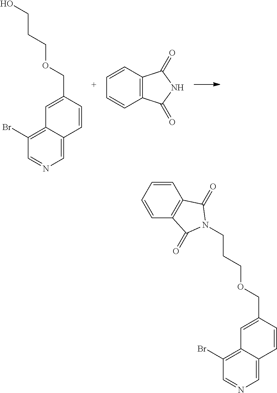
C1(Br)=C2C(=CN=C1)C=CC(COCCCO)=C2.C12=C(C=CC=C1)C(=O)NC2=O.C1(Br)=C2C(=CN=C1)C=CC(COCCCN1C(=O)C3=C(C=CC=C3)C1=O)=C2
